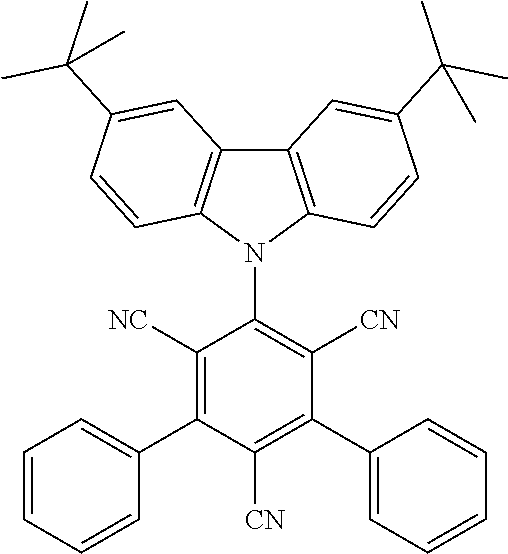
C1([NC])=C(C2=CC=CC=C2)C([CN])=C(C2=CC=CC=C2)C([CN])=C1N1C2=C(C3=C1C=CC(C(C)(C)C)=C3)C=C(C(C)(C)C)C=C2
